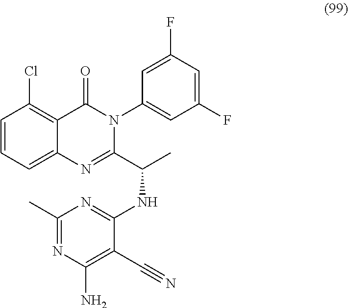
C1=CC=C2C(=C1Cl)C(=O)N(C1=CC(F)=CC(F)=C1)C(C(C)NC1=NC(C)=NC(N)=C1C#N)=N2
